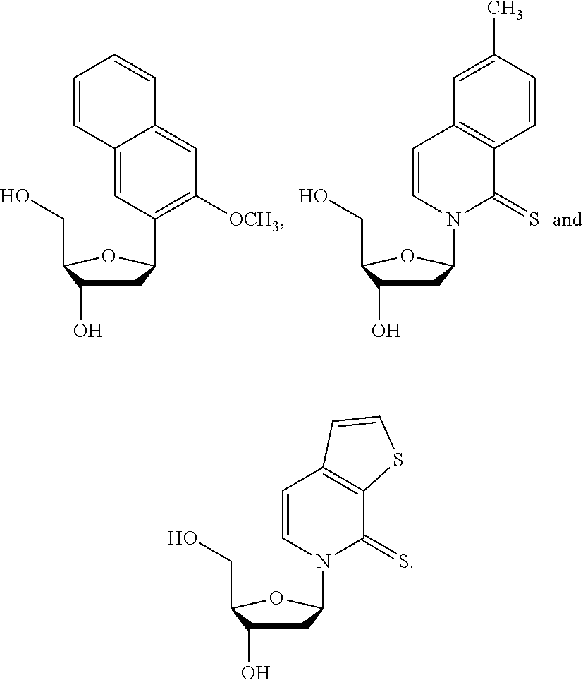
C1C(O)C(CO)OC1C1=C([OCH3])C=C2C(=C1)C=CC=C2.C1C(O)C(CO)OC1N1C(=S)C2=C(C=C1)C=C(C)C=C2.C1C(O)C(CO)OC1N1C(=S)C2=C(C=C1)C=CS2
